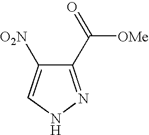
C1(C([OMe])=O)=NNC=C1[O2N]
